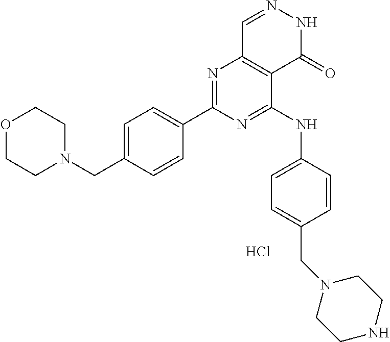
N1=C(C2=CC=C(CN3CCOCC3)C=C2)N=C(NC2=CC=C(CN3CCNCC3)C=C2)C2=C1C=NNC2=O.Cl
